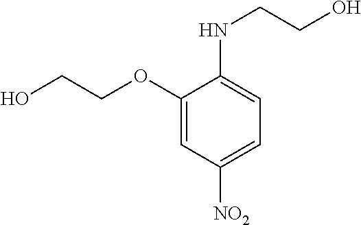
C1(OCCO)=CC([NO2])=CC=C1NCCO
